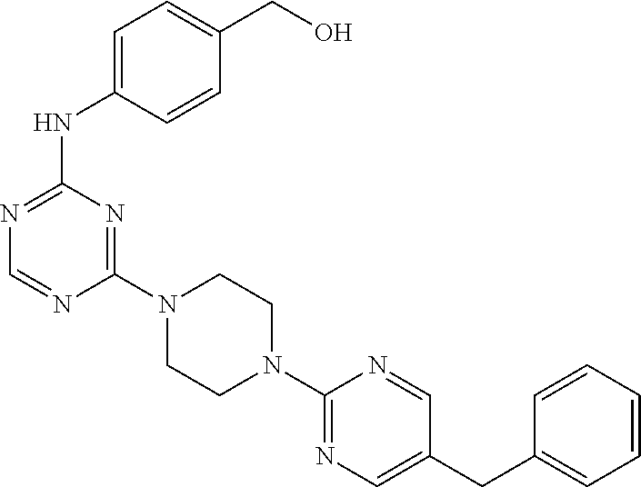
C1(N2CCN(C3=NC=C(CC4=CC=CC=C4)C=N3)CC2)=NC(NC2=CC=C(CO)C=C2)=NC=N1
